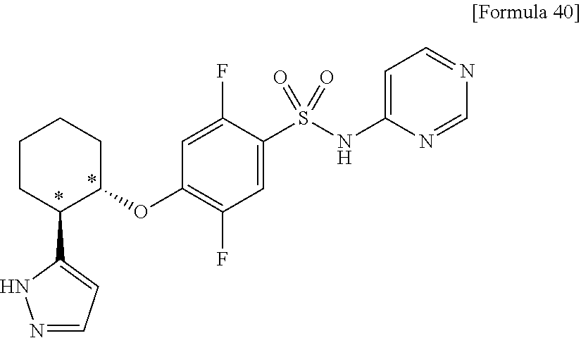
C1=C(F)C(S(NC2=CC=NC=N2)(=O)=O)=CC(F)=C1OC1CCCCC1C1=CC=NN1
